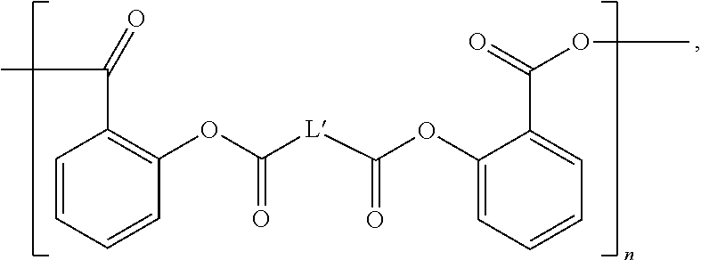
C1=CC=CC(OC([L]C(OC2=CC=CC=C2C(OC)=O)=O)=O)=C1C(C)=O
